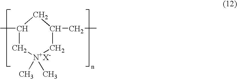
C1(C)C[N+X-](C)(C)CC(CC)C1
